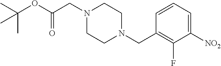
C1=CC=C([NO2])C(F)=C1CN1CCN(CC(OC(C)(C)C)=O)CC1
